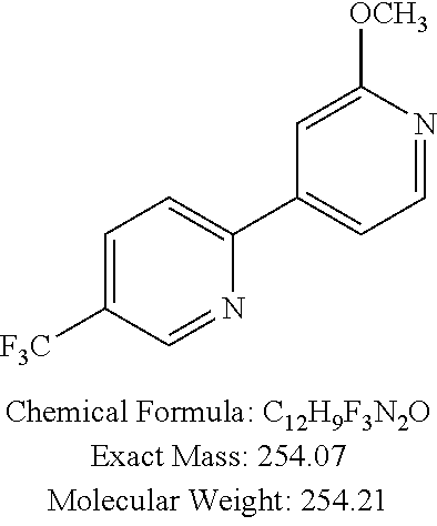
C1=C([F3C])C=NC(C2=CC=NC([OCH3])=C2)=C1
